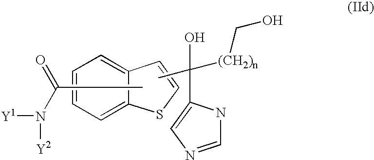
CC(C1=CN=CN1)([(CH2)n]CO)O.C12=CC=CC=C1SC=C2.CC(N([Y1])[Y2])=O
